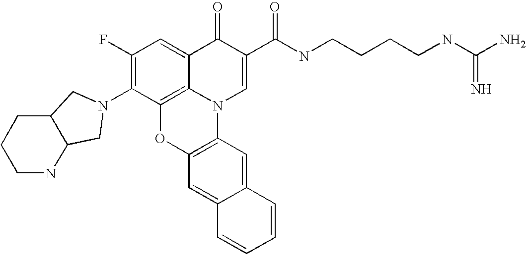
C1(F)=C(N2CC3C(CCCN3)C2)C2=C3C(=C1)C(=O)C(C(NCCCCNC(N)=N)=O)=CN3C1=C(O2)C=C2C(=C1)C=CC=C2
